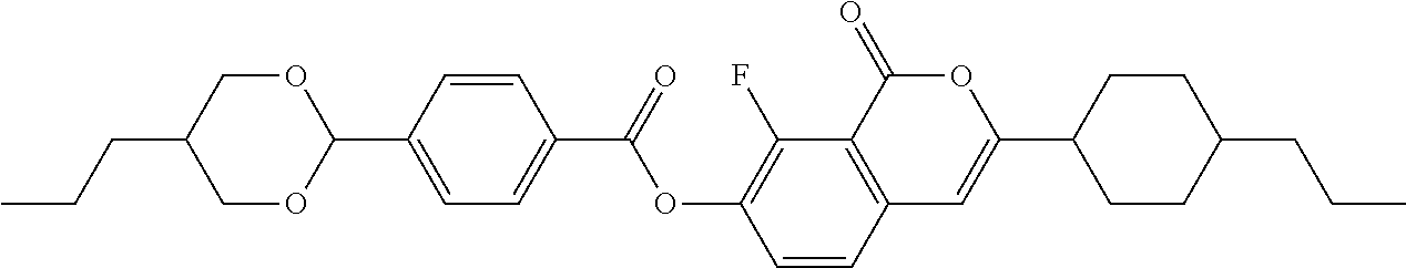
C12=C(C(=O)OC(C3CCC(CCC)CC3)=C1)C(F)=C(OC(C1=CC=C(C3OCC(CCC)CO3)C=C1)=O)C=C2
